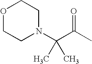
O1CCN(C(C(C)=O)(C)C)CC1
